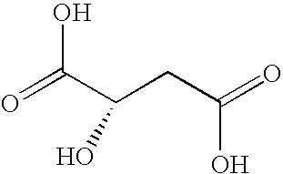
C(C(O)=O)C(C(=O)O)O
